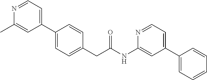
C1(C2=CC=C(CC(NC3=CC(C4=CC=CC=C4)=CC=N3)=O)C=C2)=CC=NC(C)=C1
